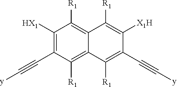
C1([HX1])=C(C#C[y])C([R1])=C2C(=C1[R1])C([R1])=C([X1H])C(C#C[y])=C2[R1]
